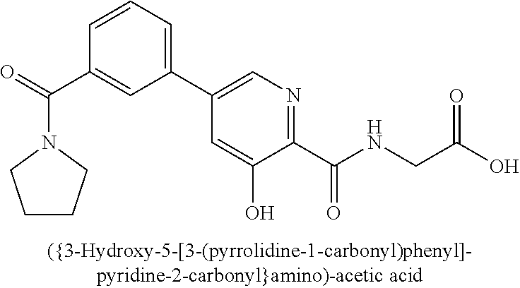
C1(C2=CN=C(C(NCC(O)=O)=O)C(O)=C2)=CC=CC(C(N2CCCC2)=O)=C1
